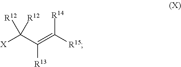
[X]C(C(=C([R15])[R14])[R13])([R12])[R12]
